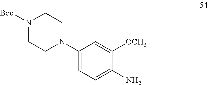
N1([Boc])CCN(C2=CC=C(N)C([OCH3])=C2)CC1
